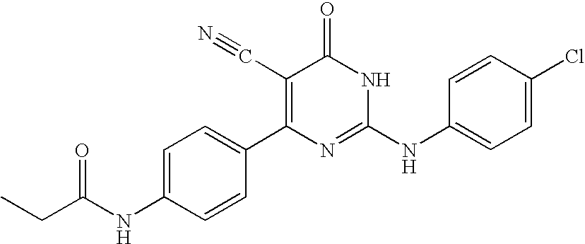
C1=CC(C2=C(C#N)C(=O)NC(NC3=CC=C(Cl)C=C3)=N2)=CC=C1NC(=O)CC
